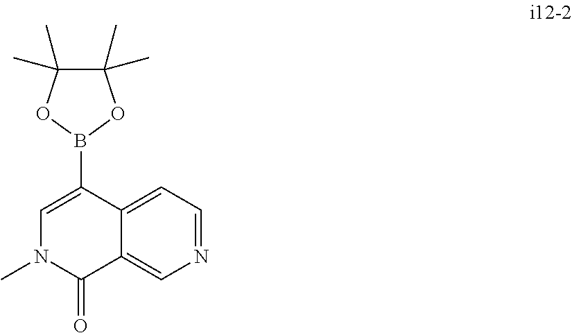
B1(C2=CN(C)C(=O)C3=CN=CC=C32)OC(C)(C)C(C)(C)O1
